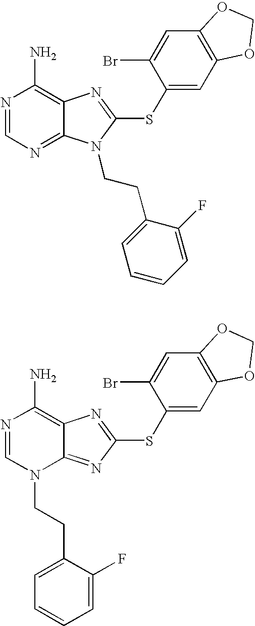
N1=CN=C2C(=C1N)N=C(SC1=CC3=C(C=C1Br)OCO3)N2CCC1=CC=CC=C1F.N1=CN(CCC2=CC=CC=C2F)C2=NC(SC3=CC4=C(C=C3Br)OCO4)=NC2=C1N
